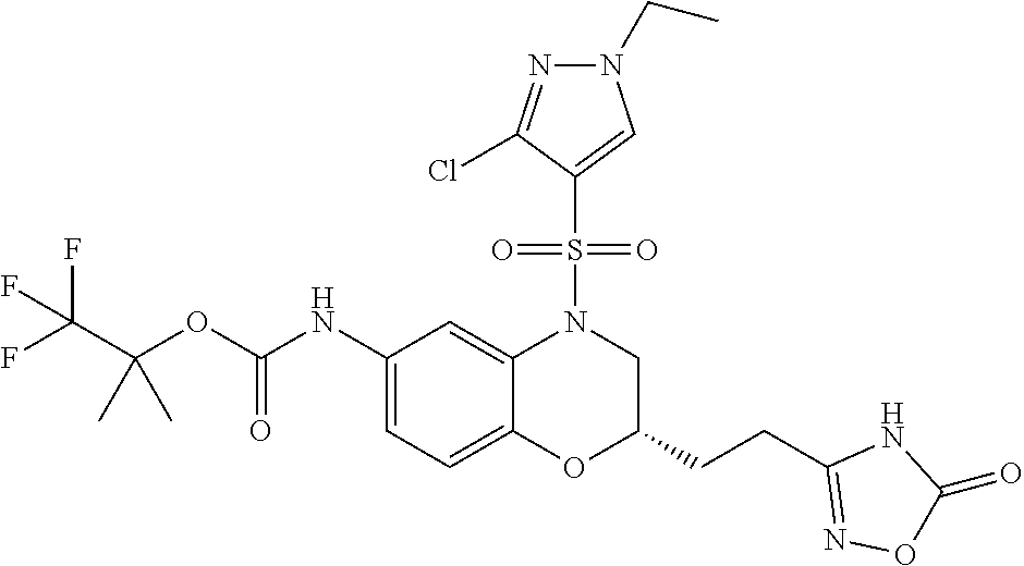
C(OC(NC1=CC=C2C(=C1)N(S(=O)(=O)C1=CN(CC)N=C1Cl)CC(CCC1=NOC(=O)N1)O2)=O)(C(F)(F)F)(C)C
